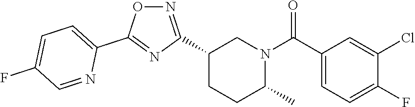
C1(C2=NOC(C3=CC=C(F)C=N3)=N2)CCC(C)N(C(C2=CC=C(F)C(Cl)=C2)=O)C1
